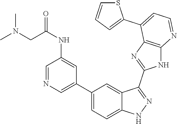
C1(C2=CC=C3C(=C2)C(C2=NC4=C(N2)N=CC=C4C2=CC=CS2)=NN3)=CN=CC(NC(=O)CN(C)C)=C1
